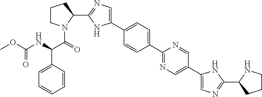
C1(C2=CN=C(C3N(C(C(NC(OC)=O)C4=CC=CC=C4)=O)CCC3)N2)=CC=C(C2=NC=C(C3=CN=C(C4NCCC4)N3)C=N2)C=C1
